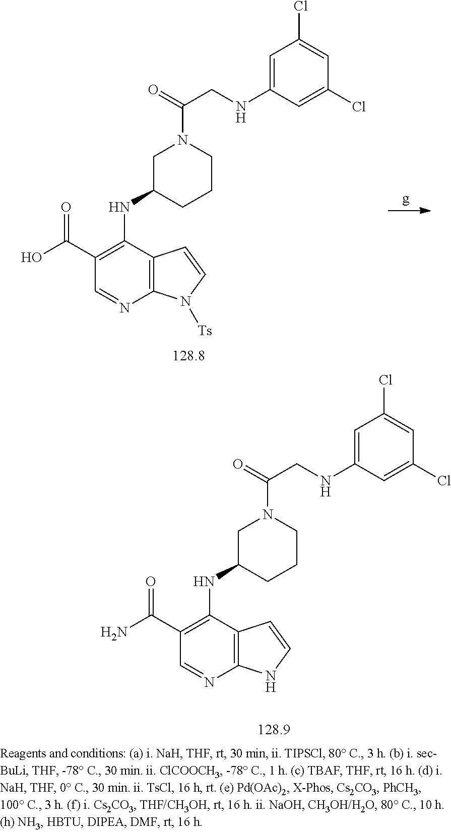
C12=C(N=CC(C(N)=O)=C1NC1CN(C(=O)CNC3=CC(Cl)=CC(Cl)=C3)CCC1)NC=C2.C12=C(N=CC(C(O)=O)=C1NC1CN(C(=O)CNC3=CC(Cl)=CC(Cl)=C3)CCC1)N([Ts])C=C2
